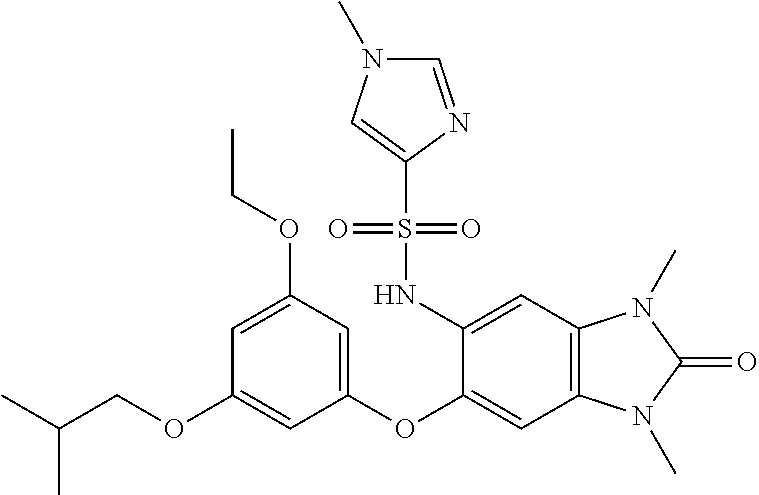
CC(COC1=CC(OC2=CC3=C(C=C2NS(C2=CN(C)C=N2)(=O)=O)N(C)C(=O)N3C)=CC(OCC)=C1)C
